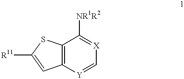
C12=C([Y]=C[X]=C1[NR1R2])C=C([R11])S2
